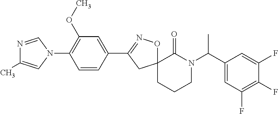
N1=CN(C2=C(OC)C=C(C3=NOC4(C3)CCCN(C(C3=CC(F)=C(F)C(F)=C3)C)C4=O)C=C2)C=C1C
